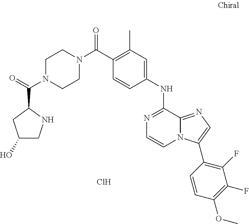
C(C1=C(C)C=C(NC2=NC=CN3C2=NC=C3C2=C(F)C(F)=C(OC)C=C2)C=C1)(=O)N1CCN(C(=O)C2NCC(O)C2)CC1.Cl
